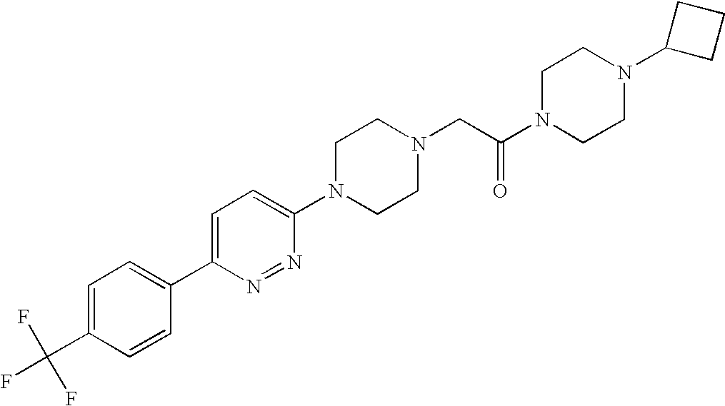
C1=C(C(F)(F)F)C=CC(C2=CC=C(N3CCN(CC(N4CCN(C5CCC5)CC4)=O)CC3)N=N2)=C1
